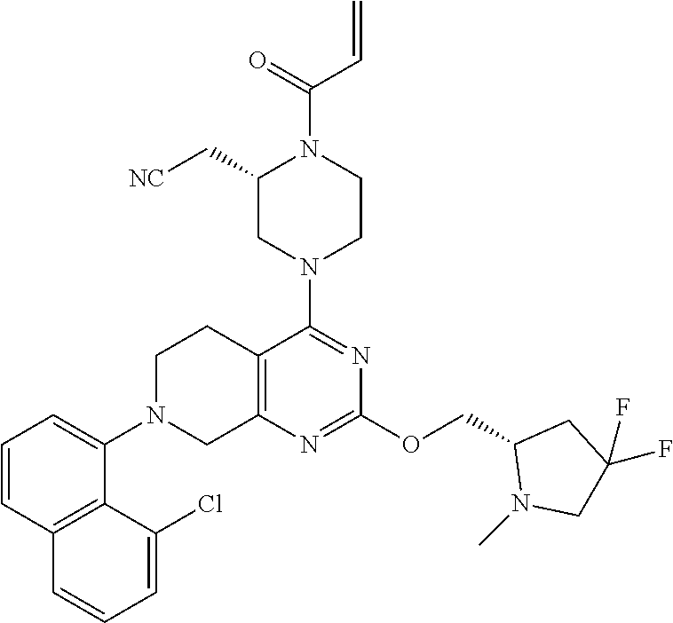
C12=C(N=C(OCC3N(C)CC(F)(F)C3)N=C1N1CCN(C(C=C)=O)C(C[NC])C1)CN(C1=CC=CC3=C1C(Cl)=CC=C3)CC2
